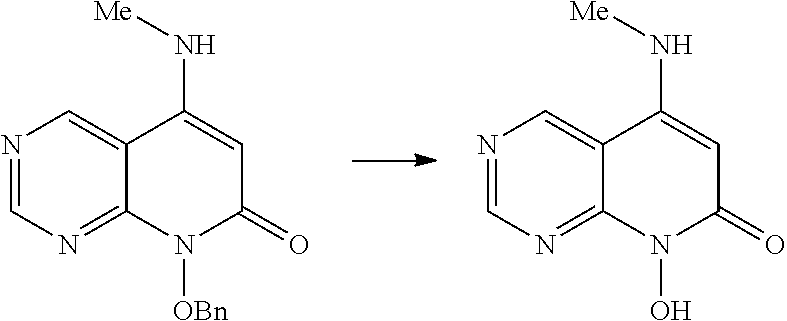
N1=CN=C2C(=C1)C(N[Me])=CC(=O)N2[OBn].N1=CN=C2C(=C1)C(N[Me])=CC(=O)N2O
